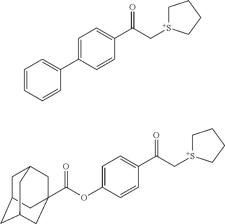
C1(C2=CC=CC=C2)=CC=C(C(C[S+]2CCCC2)=O)C=C1.C1(OC(C23CC4CC(CC(C2)C4)C3)=O)=CC=C(C(C[S+]2CCCC2)=O)C=C1
